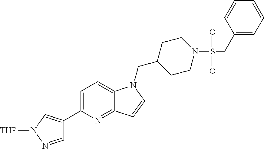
C1CC(CN2C3=CC=C(C4=CN([THP])N=C4)N=C3C=C2)CCN1S(CC1=CC=CC=C1)(=O)=O
